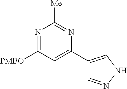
N1=C([PMBO])C=C(C2=CNN=C2)N=C1[Me]
